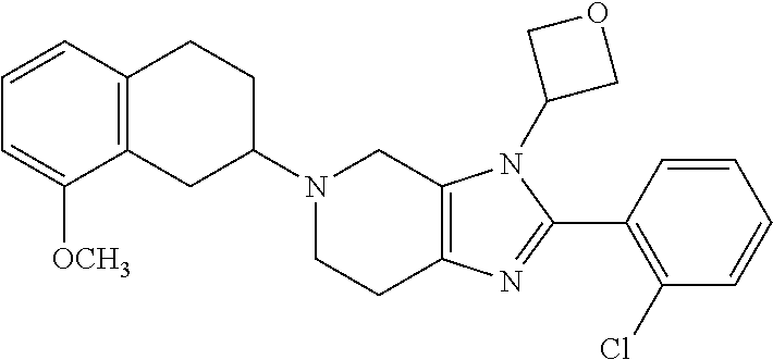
C12=C(CC(N3CCC4=C(C3)N(C3COC3)C(C3=C(Cl)C=CC=C3)=N4)CC1)C([OCH3])=CC=C2
